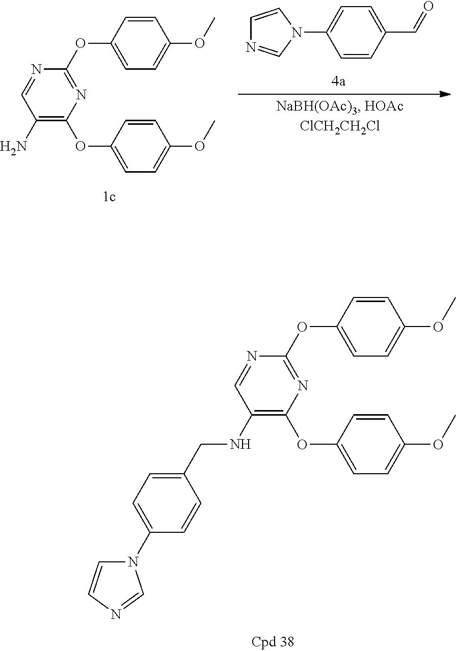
N1=C(OC2=CC=C(OC)C=C2)N=CC(N)=C1OC1=CC=C(OC)C=C1.C1=CN(C2=CC=C(C=O)C=C2)C=N1.N1=C(OC2=CC=C(OC)C=C2)N=CC(NCC2=CC=C(N3C=CN=C3)C=C2)=C1OC1=CC=C(OC)C=C1
